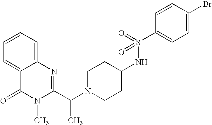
C1=C2C(=CC=C1)N=C(C(N1CCC(NS(C3=CC=C(Br)C=C3)(=O)=O)CC1)C)N(C)C2=O
